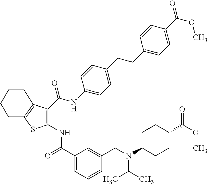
C1(C(=O)NC2=C(C(NC3=CC=C(CCC4=CC=C(C(OC)=O)C=C4)C=C3)=O)C3=C(S2)CCCC3)=CC=CC(CN(C2CCC(C(OC)=O)CC2)C(C)C)=C1
